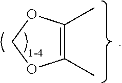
C1(C)=C(C)OCO1
